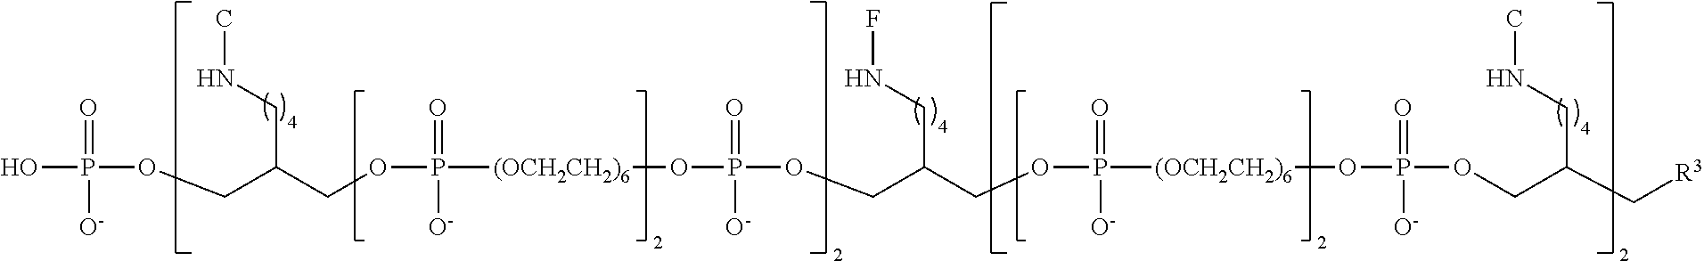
CNCC(COP(=O)([O-])O)COP(=O)([O-])[(OCH2CH2)6]OP(=O)([O-])OCC(CNF)COP(=O)([O-])[(OCH2CH2)6]OP(=O)([O-])OCC(CNC)C[R3]
